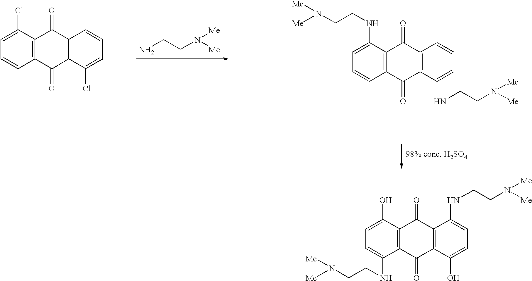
NCCN([Me])[Me].C12=C(C(Cl)=CC=C1)C(=O)C1=C(C2=O)C(Cl)=CC=C1.C12=C(C(NCCN([Me])[Me])=CC=C1)C(=O)C1=C(C2=O)C(NCCN([Me])[Me])=CC=C1.C12=C(C(NCCN([Me])[Me])=CC=C1O)C(=O)C1=C(C2=O)C(NCCN([Me])[Me])=CC=C1O
